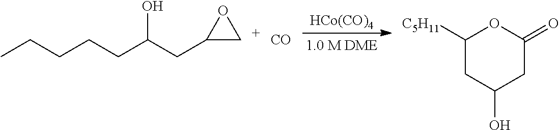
[HCo(CO)4].CCCCCC(CC1CO1)O.[CO].C1([C5H11])CC(O)CC(=O)O1
